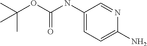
C1(NC(OC(C)(C)C)=O)=CC=C(N)N=C1
